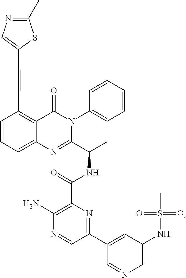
C(C1=C2C(=CC=C1)N=C(C(C)NC(=O)C1=C(N)N=CC(C3=CC(NS(=O)(=O)C)=CN=C3)=N1)N(C1=CC=CC=C1)C2=O)#CC1=CN=C(C)S1
